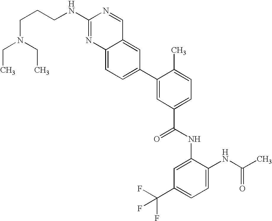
C12=CC=C(C3=CC(C(=O)NC4=CC(C(F)(F)F)=CC=C4NC(C)=O)=CC=C3C)C=C1C=NC(NCCCN(CC)CC)=N2
